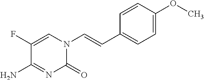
C1(C=CN2C(=O)N=C(N)C(F)=C2)=CC=C(OC)C=C1
